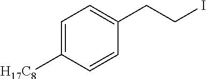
ICCC1=CC=C([H17C8])C=C1
